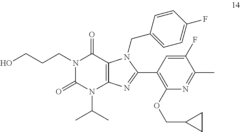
N1(CCCO)C(=O)N(C(C)C)C2=C(C1=O)N(CC1=CC=C(F)C=C1)C(C1=C(OCC3CC3)N=C(C)C(F)=C1)=N2
